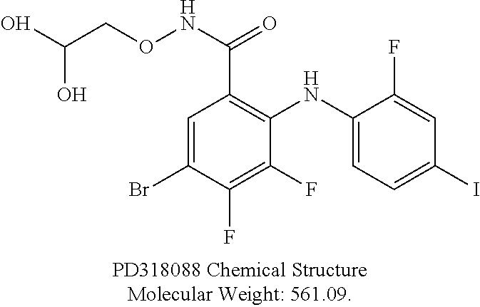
C1=C(Br)C(F)=C(F)C(NC2=CC=C(I)C=C2F)=C1C(NOCC(O)O)=O
